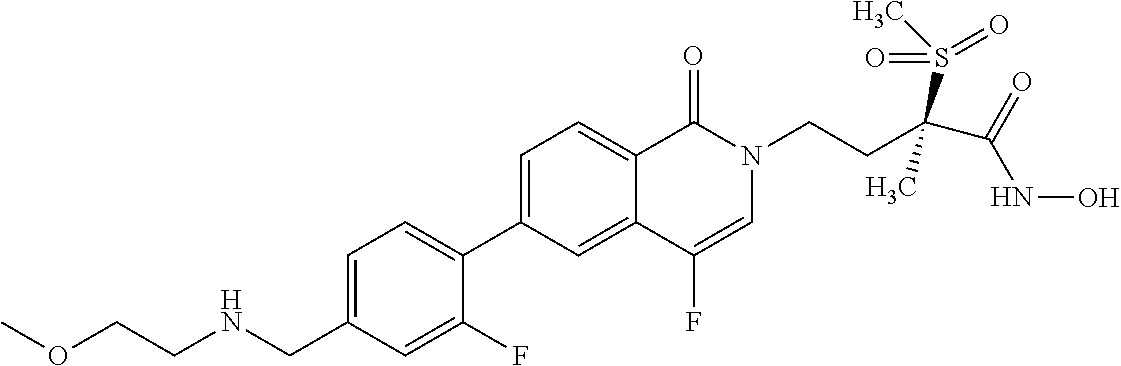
C1=C(CNCCOC)C=C(F)C(C2=CC=C3C(=C2)C(F)=CN(CCC(C(=O)NO)(S(C)(=O)=O)C)C3=O)=C1
